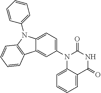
C12=CC=CC=C1C(=O)NC(=O)N2C1=CC=C2C(=C1)C1=C(C=CC=C1)N2C1=CC=CC=C1
